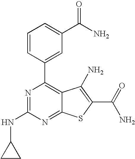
C1=CC(C2=C3C(=NC(NC4CC4)=N2)SC(C(N)=O)=C3N)=CC(C(N)=O)=C1
